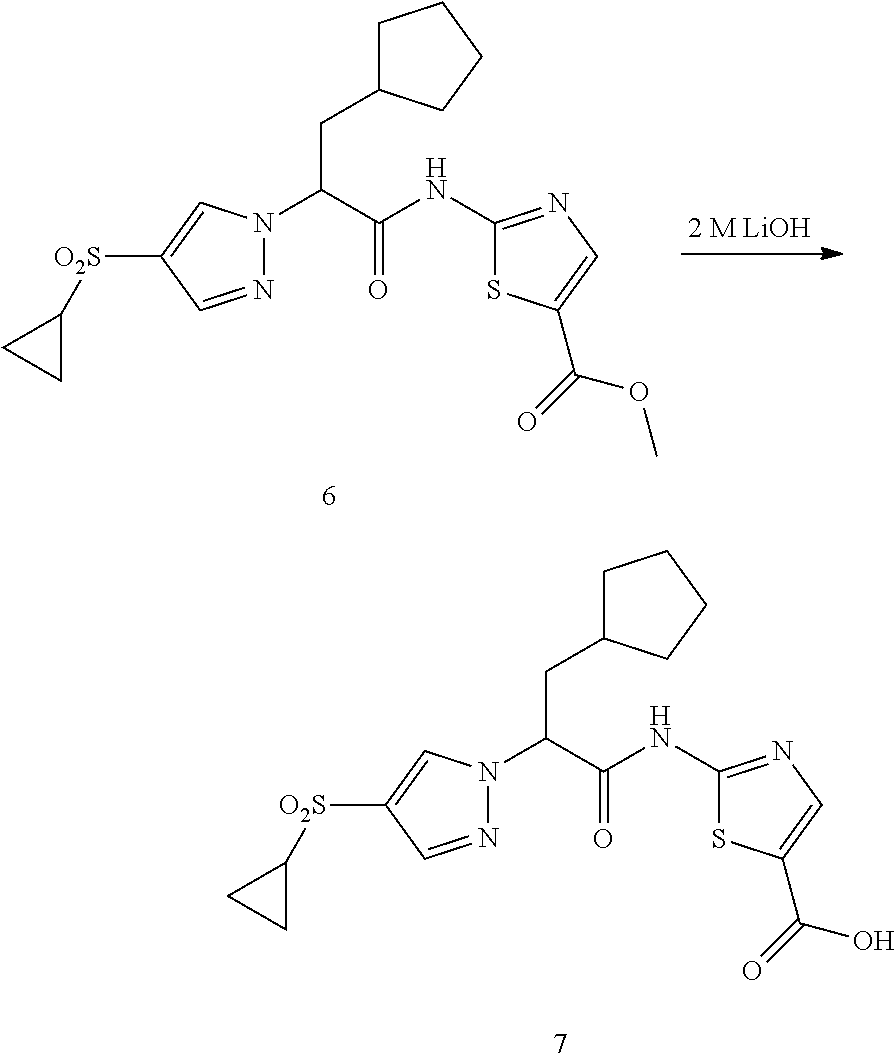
C1C(CC(C(NC2=NC=C(C(O)=O)S2)=O)N2N=CC([O2S]C3CC3)=C2)CCC1.C1C(CC(C(NC2=NC=C(C(OC)=O)S2)=O)N2N=CC([O2S]C3CC3)=C2)CCC1
